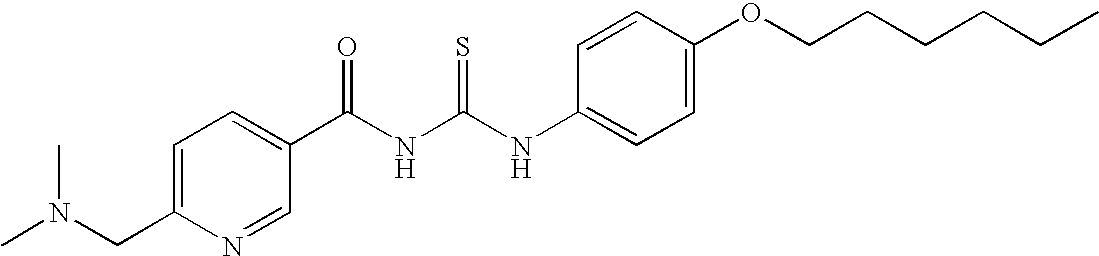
C(NC(NC1=CC=C(OCCCCCC)C=C1)=S)(=O)C1=CC=C(CN(C)C)N=C1
